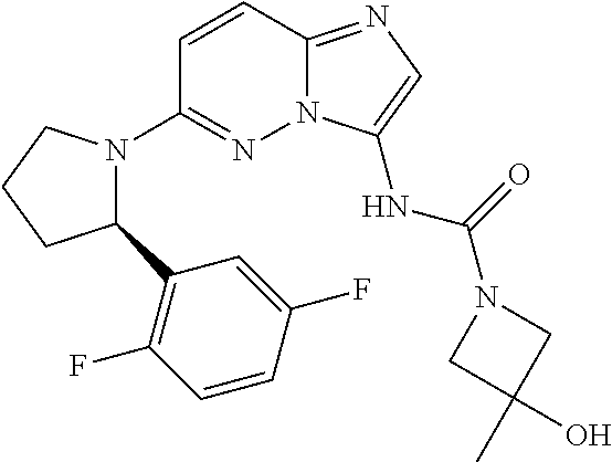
C1=CC2=NC=C(NC(N3CC(C)(O)C3)=O)N2N=C1N1C(C2=C(F)C=CC(F)=C2)CCC1
